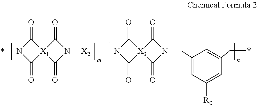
N1(*)C(=O)[X1]2(C1=O)C(=O)N([X2]N1C(=O)[X3]3(C1=O)C(=O)N(CC1=CC([R0])=CC(C*)=C1)C3=O)C2=O
